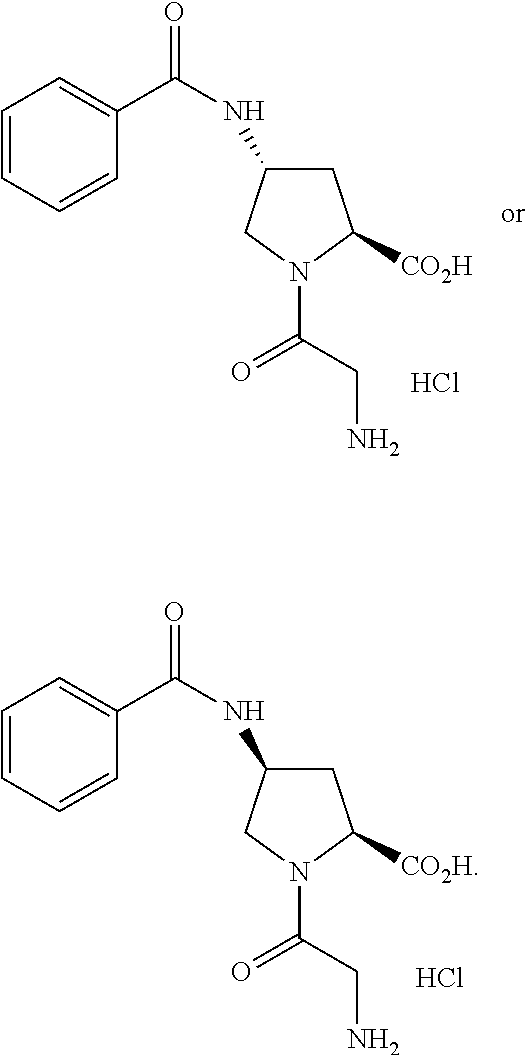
C1C(NC(=O)C2=CC=CC=C2)CN(C(CN)=O)C1[CO2H].Cl.C1C(NC(=O)C2=CC=CC=C2)CN(C(CN)=O)C1[CO2H].Cl
